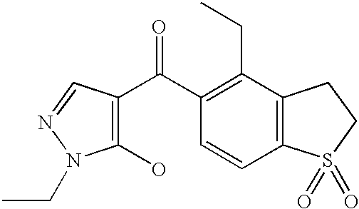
C1=CC2=C(C(CC)=C1C(C1=C(O)N(CC)N=C1)=O)CCS2(=O)=O
